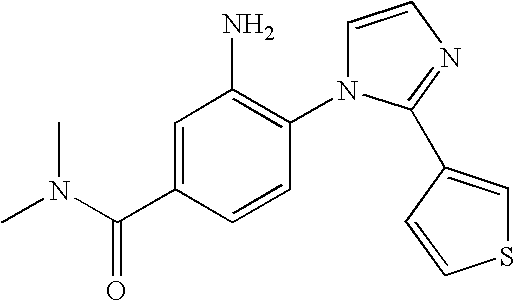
C1=CN=C(C2=CSC=C2)N1C1=C(N)C=C(C(N(C)C)=O)C=C1
